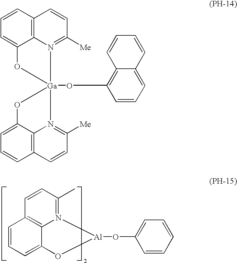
C1=CC=C2C3=C1C=CC(C)=N3[Al](OC1=CC=CC=C1)O2.C1=CC=C2C3=C1C=CC([Me])=N3[Ga]1(OC3=C4C(=CC=C3)C=CC=C4)(O2)OC2=CC=CC3=C2N1=C([Me])C=C3
